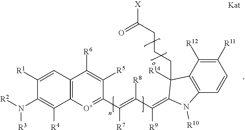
C12=C([O+]=C(C(=C([R8])C([R9])=C3C(CCCC([X])=O)([R14])C4=C(C=CC([R11])=C4[R12])N3[R10])[R7])C([R5])=C1[R6])C([R4])=C(N([R2])[R3])C([R1])=C2
